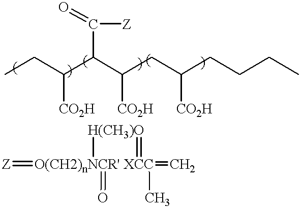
CCC(C(C(CC(CCCC)[CO2H])[CO2H])C([Z])=O)[CO2H].[Z]=[O(CH2)nNCR' XCC](=C)([H(CH3)])(=O)(C)=O
